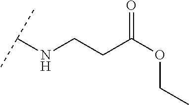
C(CC(OCC)=O)NC(C)C
